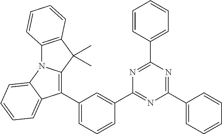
C12=C(C(C)(C)C3=C(C4=CC=CC(C5=NC(C6=CC=CC=C6)=NC(C6=CC=CC=C6)=N5)=C4)C4=CC=CC=C4N13)C=CC=C2
